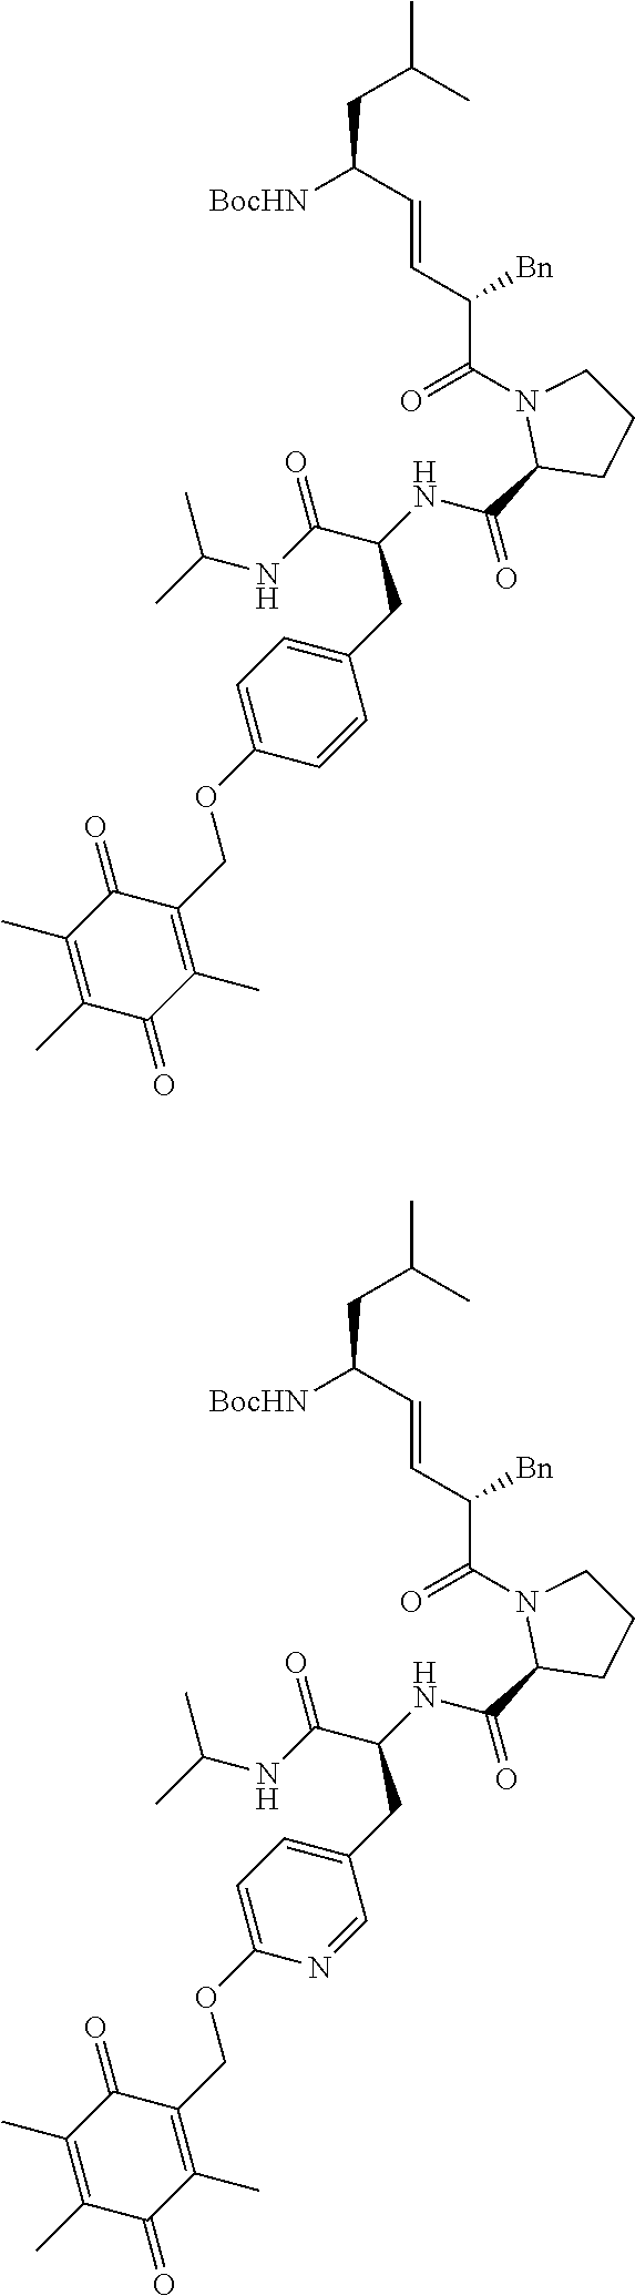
C(C(NC(=O)C1N(C(C([Bn])C=CC(CC(C)C)[BocHN])=O)CCC1)C(=O)NC(C)C)C1=CC=C(OCC2=C(C)C(=O)C(C)=C(C)C2=O)C=C1.C(C(NC(=O)C1N(C(C([Bn])C=CC(CC(C)C)[BocHN])=O)CCC1)C(=O)NC(C)C)C1=CC=C(OCC2=C(C)C(=O)C(C)=C(C)C2=O)N=C1
